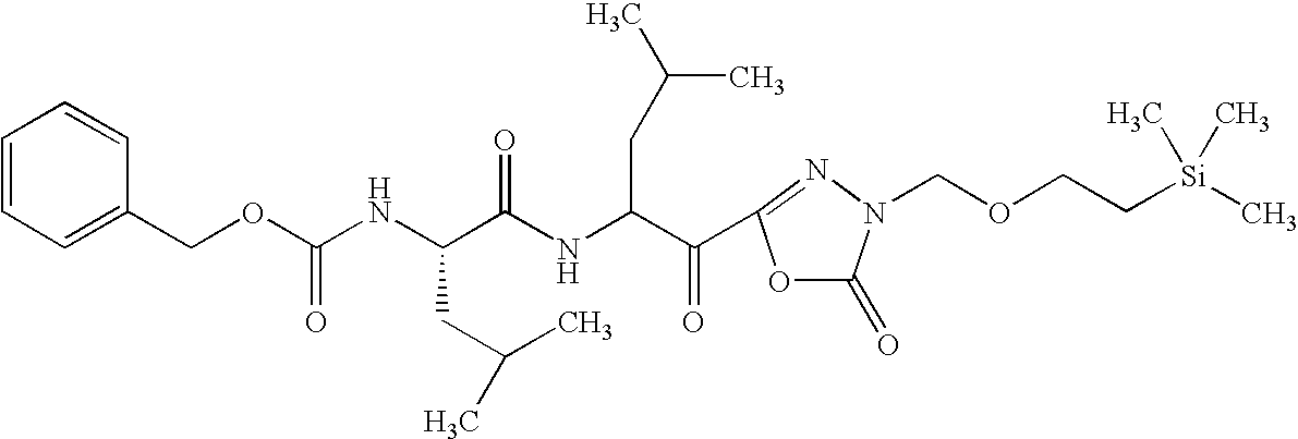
N(C(OCC1=CC=CC=C1)=O)C(C(NC(C(=O)C1=NN(COCC[Si](C)(C)C)C(=O)O1)CC(C)C)=O)CC(C)C
